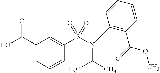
C1(C(=O)O)=CC=CC(S(=O)(=O)N(C2=C(C(OC)=O)C=CC=C2)C(C)C)=C1
